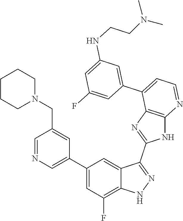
C1=NC=C(C2=CC(F)=C3C(=C2)C(C2=NC4=C(N2)N=CC=C4C2=CC(NCCN(C)C)=CC(F)=C2)=NN3)C=C1CN1CCCCC1
